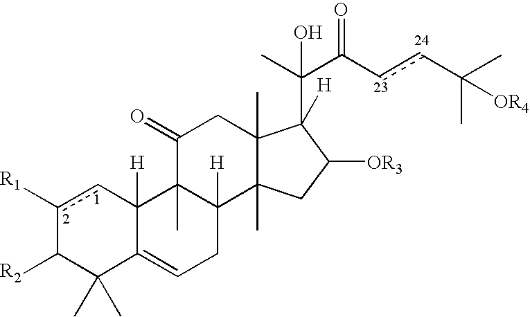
c1([R1])cC2([H])C(=CCC3([H])C2(C)C(=O)CC2(C)C3(C)CC([OR3])C2(C(C)(O)C(ccC(C)([OR4])C)=O)[H])C(C)(C)C1[R2]
